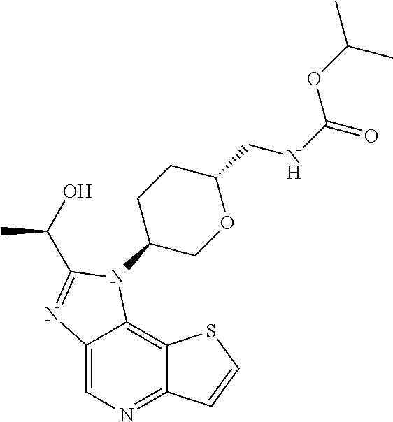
C12=CN=C3C(=C1N(C1COC(CNC(=O)OC(C)C)CC1)C(C(C)O)=N2)SC=C3
